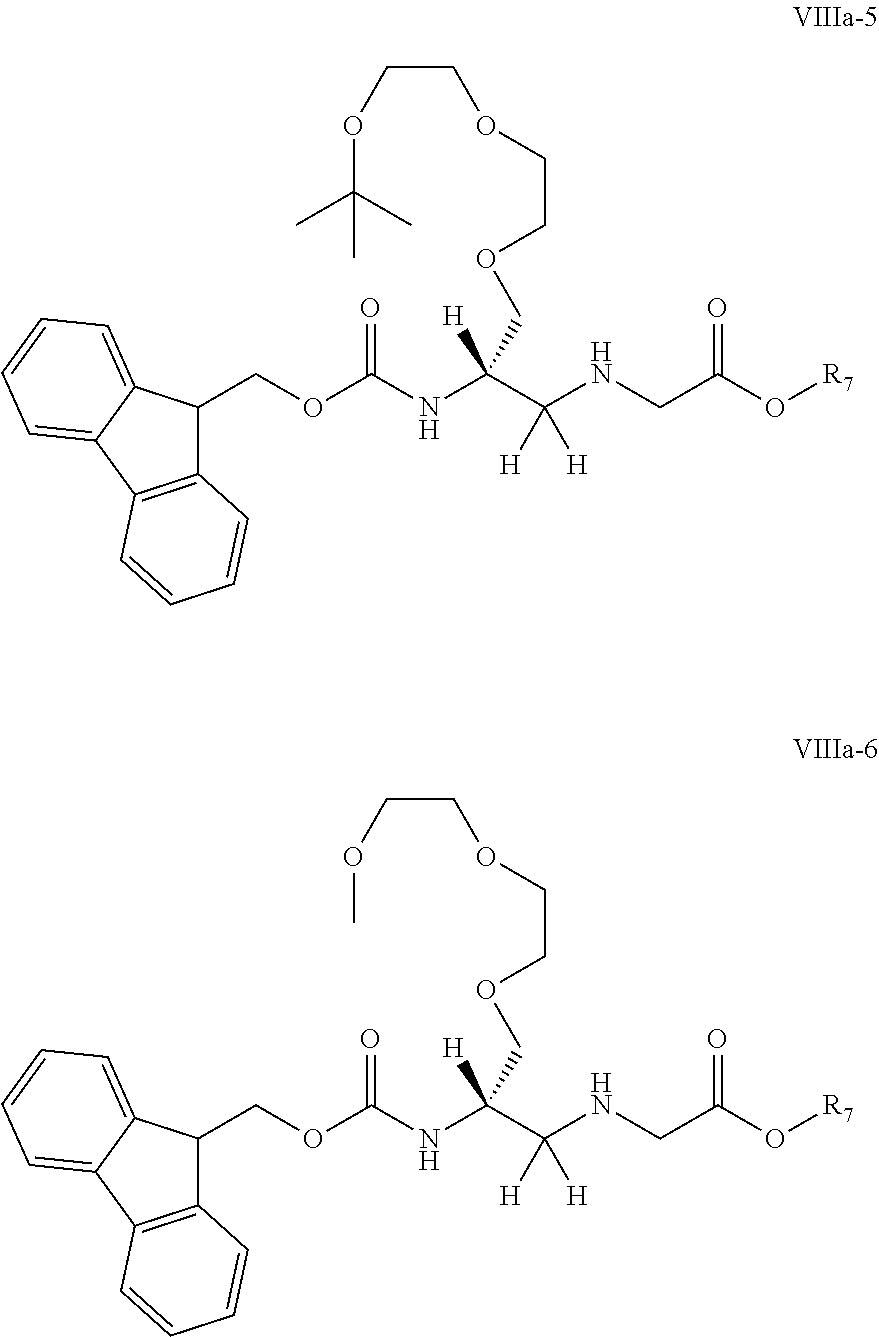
C12=C(C3=CC=CC=C3C1COC(NC(C(NCC(O[R7])=O)([H])[H])([H])COCCOCCOC(C)(C)C)=O)C=CC=C2.C12=C(C3=CC=CC=C3C1COC(NC(C(NCC(O[R7])=O)([H])[H])([H])COCCOCCOC)=O)C=CC=C2
